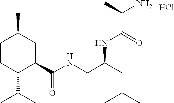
C1CC(C(C)C)C(C(NCC(CC(C)C)NC(C(C)N)=O)=O)CC1C.Cl
